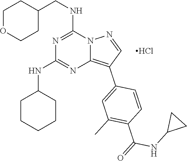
C1OCCC(CNC2=NC(NC3CCCCC3)=NC3=C(C4=CC(C)=C(C(=O)NC5CC5)C=C4)C=NN23)C1.Cl
